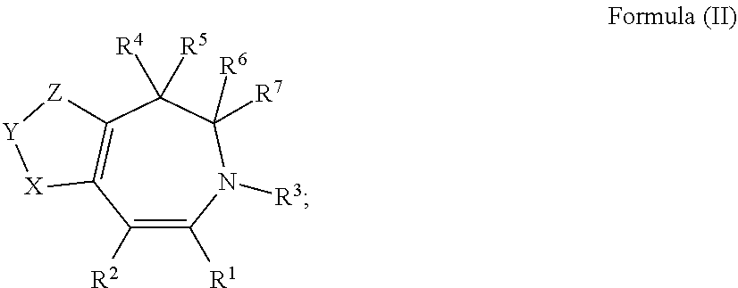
C1([R2])=C([R1])N([R3])C([R7])([R6])C([R4])([R5])C2=C1[X][Y][Z]2
